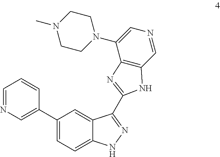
C1(C2=CN=CC=C2)=CC=C2C(=C1)C(C1=NC3=C(C=NC=C3N3CCN(C)CC3)N1)=NN2
